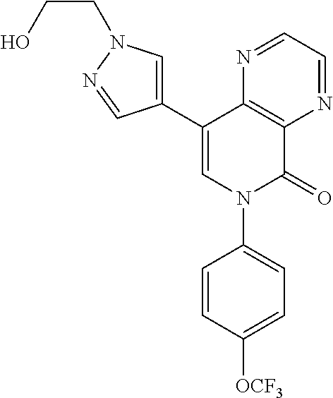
C1(C2=CN(C3=CC=C([OCF3])C=C3)C(=O)C3=C2N=CC=N3)=CN(CCO)N=C1
